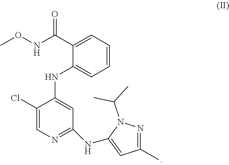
C1(Cl)=CN=C(NC2=CC(C)=NN2C(C)C)C=C1NC1=CC=CC=C1C(NOC)=O
